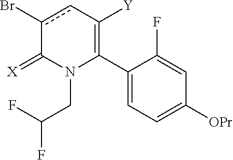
C1(C2=C([Y])cc(Br)C(=[X])N2CC(F)F)=CC=C([OPr])C=C1F
